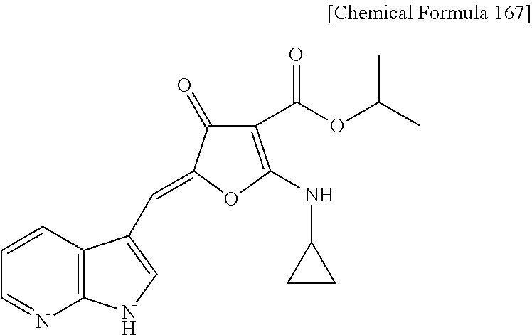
C1=NC2=C(C=C1)C(C=C1C(=O)C(C(OC(C)C)=O)=C(NC3CC3)O1)=CN2
